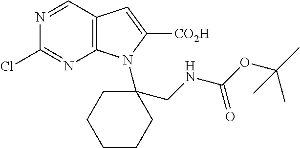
C1(CNC(OC(C)(C)C)=O)(N2C3=C(C=NC(Cl)=N3)C=C2[CO2H])CCCCC1
